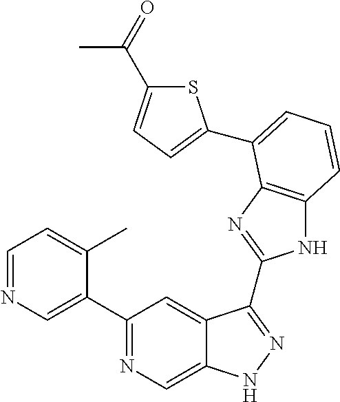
C1=NC=C(C2=NC=C3C(=C2)C(C2=NC4=C(N2)C=CC=C4C2=CC=C(C(=O)C)S2)=NN3)C(C)=C1
